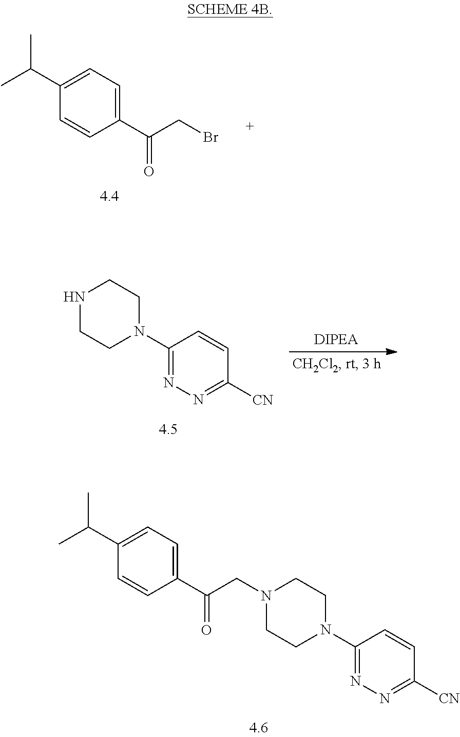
C1(N2CCN(CC(C3=CC=C(C(C)C)C=C3)=O)CC2)=NN=C([CN])C=C1.C1(C(CBr)=O)=CC=C(C(C)C)C=C1.C1(N2CCNCC2)=NN=C([CN])C=C1
